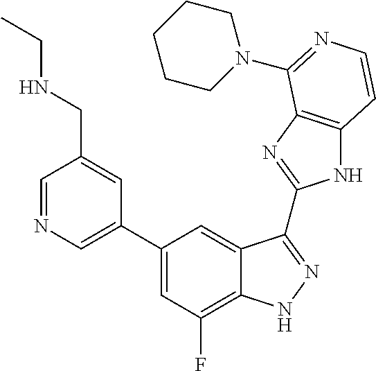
C1=C(C2=CC(F)=C3C(=C2)C(C2=NC4=C(N2)C=CN=C4N2CCCCC2)=NN3)C=C(CNCC)C=N1
